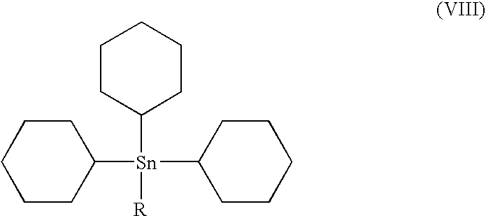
C1CCC([Sn]([R])(C2CCCCC2)C2CCCCC2)CC1
